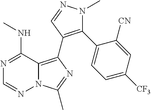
N12C(=C(C3=C(C4=CC=C([CF3])C=C4[CN])N(C)N=C3)N=C1C)C(NC)=NC=N2
